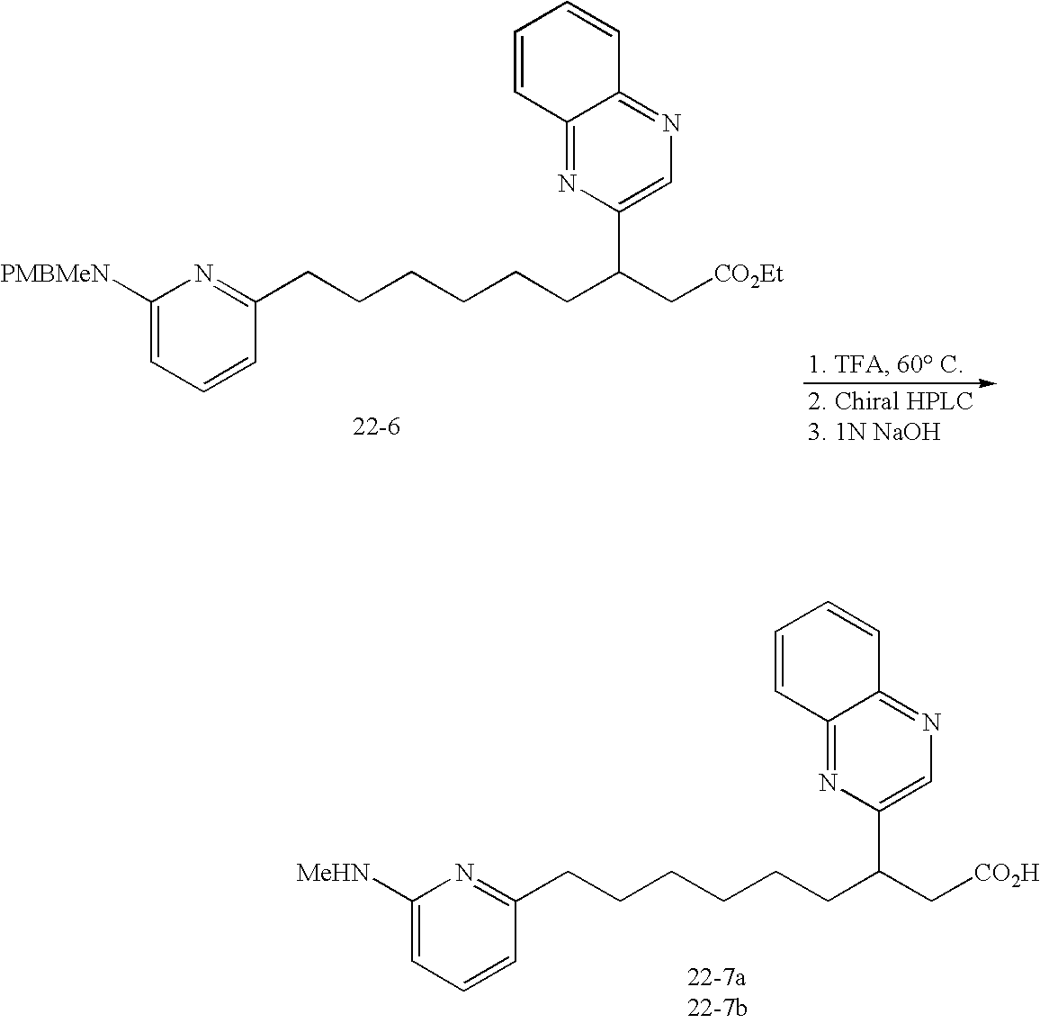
C1([PMBMeN])=CC=CC(CCCCCCC(C[CO2Et])C2=CN=C3C(=N2)C=CC=C3)=N1.C1([MeHN])=CC=CC(CCCCCCC(C[CO2H])C2=CN=C3C(=N2)C=CC=C3)=N1
